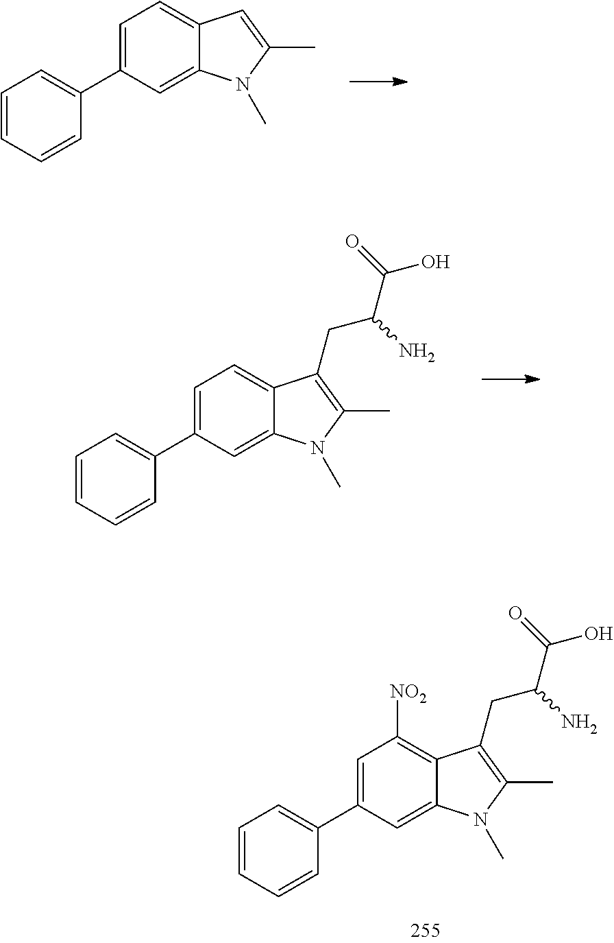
C12=CC=C(C3=CC=CC=C3)C=C1N(C)C(C)=C2.C12=CC=C(C3=CC=CC=C3)C=C1N(C)C(C)=C2CC(C(O)=O)N.C12=C([NO2])C=C(C3=CC=CC=C3)C=C1N(C)C(C)=C2CC(C(O)=O)N
